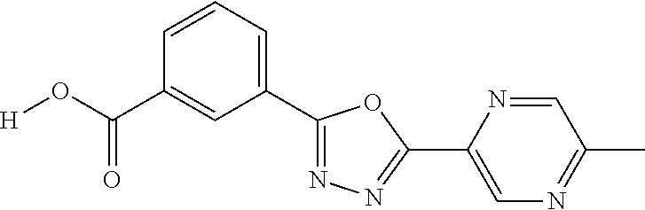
[H]OC(=O)C1=CC(C2=NN=C(C3=CN=C(C)C=N3)O2)=CC=C1
